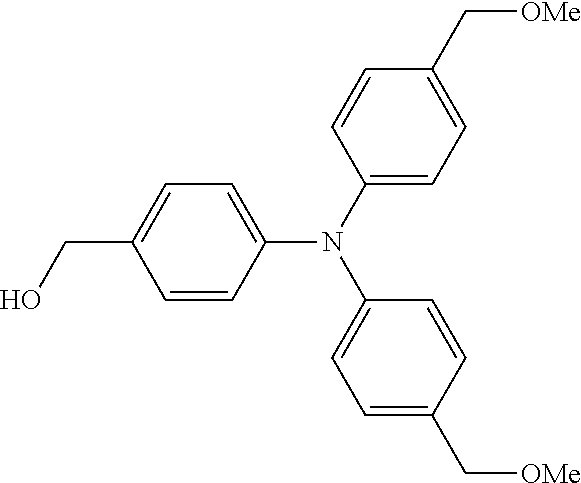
C1=C(N(C2=CC=C(C[OMe])C=C2)C2=CC=C(C[OMe])C=C2)C=CC(CO)=C1
